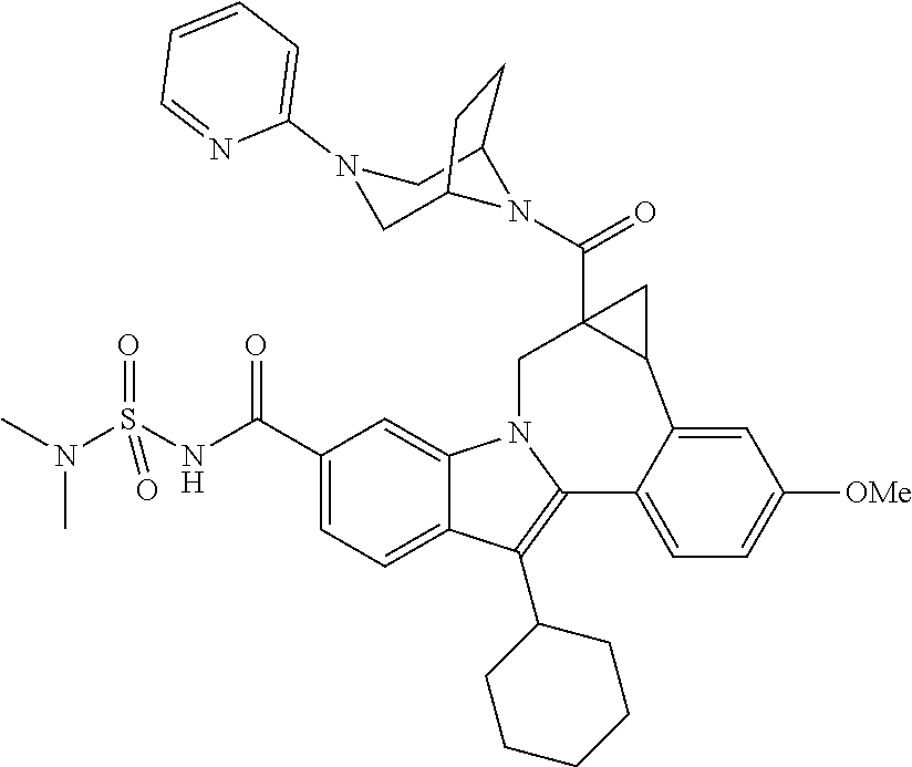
C1(C(NS(N(C)C)(=O)=O)=O)=CC=C2C(=C1)N1C(=C2C2CCCCC2)C2=CC=C([OMe])C=C2C2CC2(C(N2C3CN(C4=CC=CC=N4)CC2CC3)=O)C1
